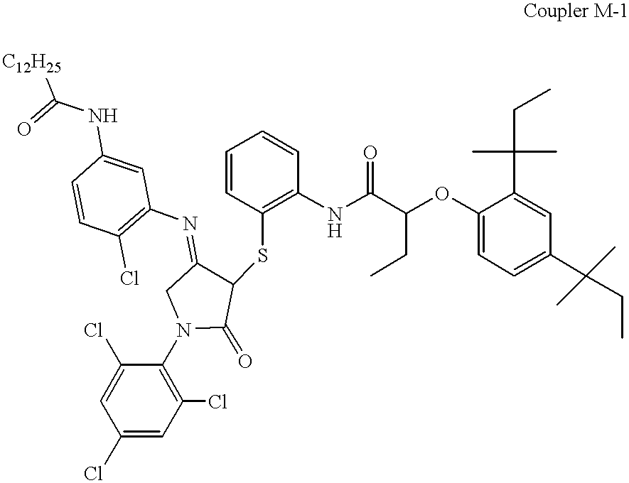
C1(Cl)=CC(Cl)=C(N2C(=O)C(SC3=C(NC(C(OC4=CC=C(C(C)(C)CC)C=C4C(C)(C)CC)CC)=O)C=CC=C3)C(=NC3=C(Cl)C=CC(NC(=O)[C12H25])=C3)C2)C(Cl)=C1
